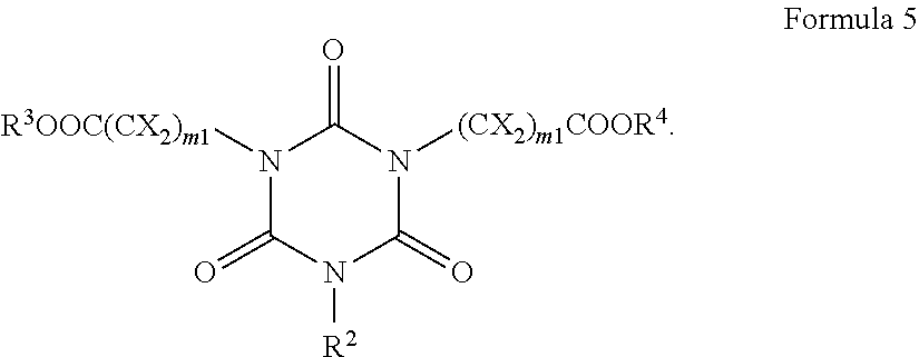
N1([R3OOC(CX2)m1])C(=O)N([R2])C(=O)N([(CX2)m1COOR4])C1=O
